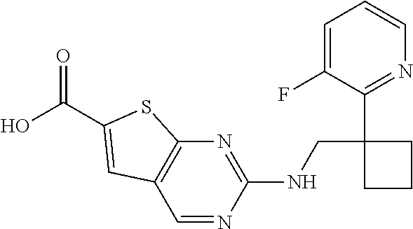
C1=C(F)C(C2(CNC3=NC4=C(C=N3)C=C(C(O)=O)S4)CCC2)=NC=C1
